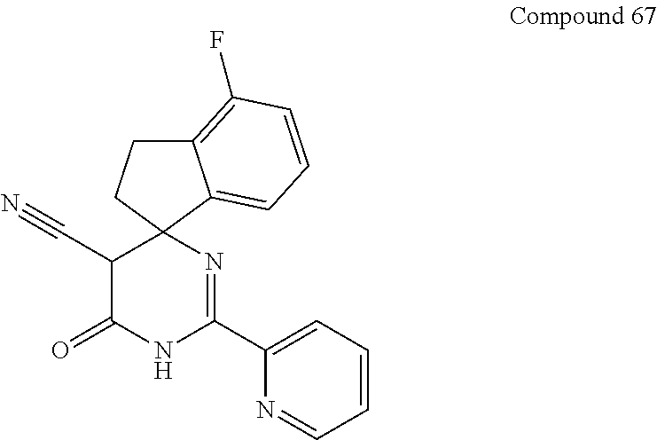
C12(C(C#N)C(=O)NC(C3=CC=CC=N3)=N1)C1=CC=CC(F)=C1CC2
